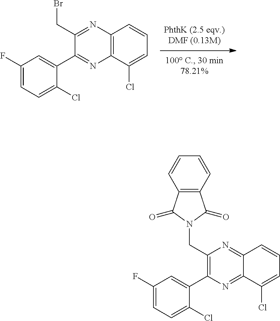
C12=C(C=CC=C1Cl)N=C(CBr)C(C1=CC(F)=CC=C1Cl)=N2.C12=NC(C3=CC(F)=CC=C3Cl)=C(CN3C(=O)C4=C(C3=O)C=CC=C4)N=C1C=CC=C2Cl
